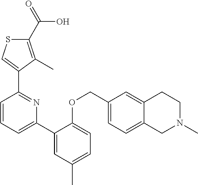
C1(C(=O)O)=C(C)C(C2=NC(C3=CC(C)=CC=C3OCC3=CC=C4C(=C3)CCN(C)C4)=CC=C2)=CS1
